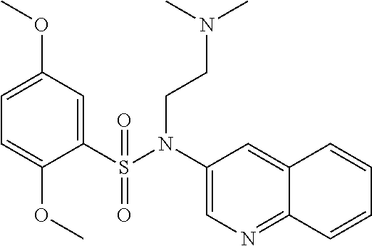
C1(S(N(C2=CN=C3C(=C2)C=CC=C3)CCN(C)C)(=O)=O)=CC(OC)=CC=C1OC
